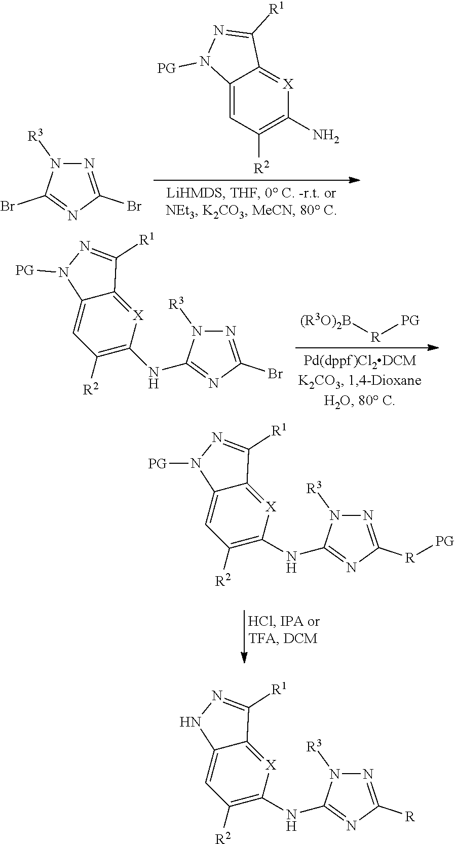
C12=CC([R2])=C(N)[X]=C1C([R1])=NN2[PG].N1=C(Br)N=C(Br)N1[R3].[(R3O)2B][R][PG].C12=CC([R2])=C(NC3=NC(Br)=NN3[R3])[X]=C1C([R1])=NN2[PG].C12=CC([R2])=C(NC3=NC([R][PG])=NN3[R3])[X]=C1C([R1])=NN2[PG].C12=CC([R2])=C(NC3=NC([R])=NN3[R3])[X]=C1C([R1])=NN2
